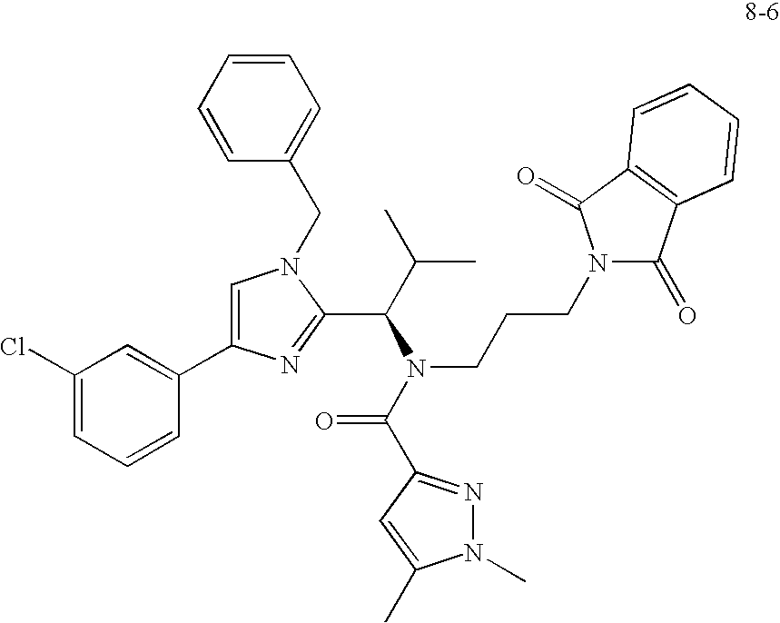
C1(Cl)=CC=CC(C2=CN(CC3=CC=CC=C3)C(C(N(CCCN3C(=O)C4=C(C3=O)C=CC=C4)C(=O)C3=NN(C)C(C)=C3)C(C)C)=N2)=C1
